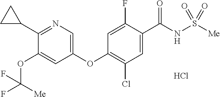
C1(C2CC2)=NC=C(OC2=C(Cl)C=C(C(NS([Me])(=O)=O)=O)C(F)=C2)C=C1OC(F)([Me])F.Cl
